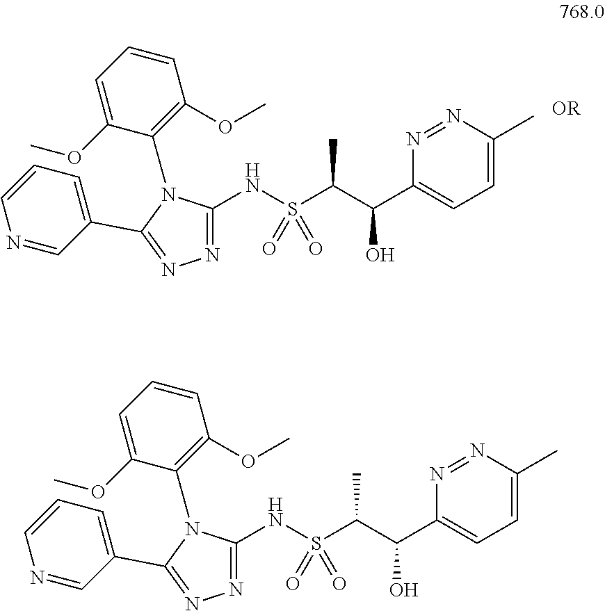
N(S(C(C(C1=CC=C(C)N=N1)O)C)(=O)=O)C1=NN=C(C2=CC=CN=C2)N1C1=C(OC)C=CC=C1OC.N(S(C(C(C1=CC=C(C)N=N1)O)C)(=O)=O)C1=NN=C(C2=CC=CN=C2)N1C1=C(OC)C=CC=C1OC
